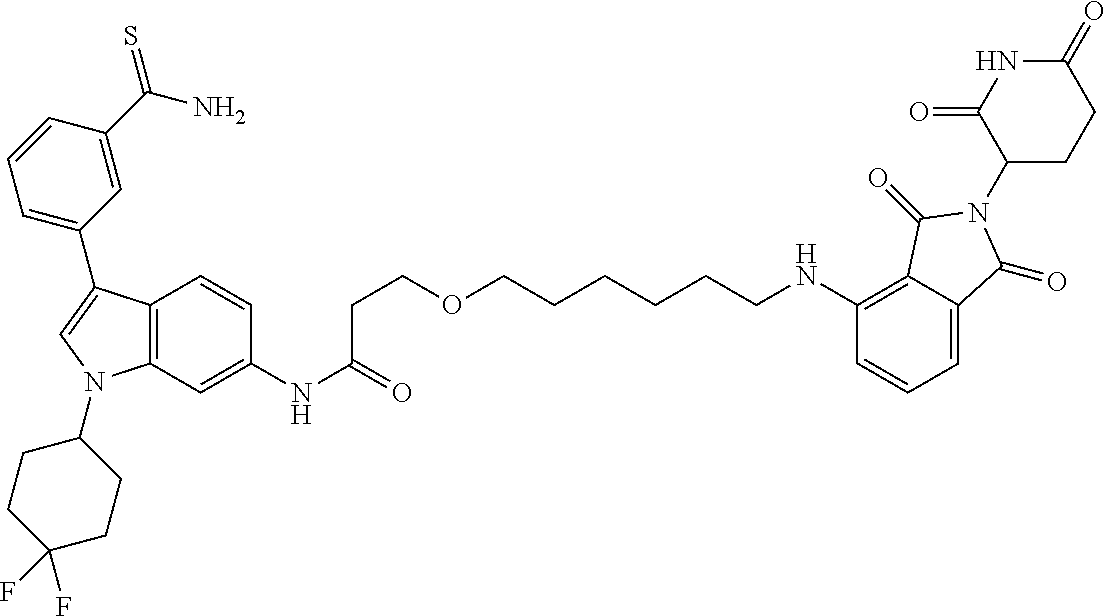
C12=C(C=C(NC(=O)CCOCCCCCCNC3=C4C(=CC=C3)C(=O)N(C3CCC(=O)NC3=O)C4=O)C=C1)N(C1CCC(F)(F)CC1)C=C2C1=CC=CC(C(N)=S)=C1
